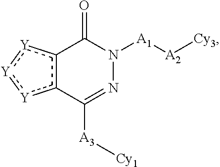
c12c([Y]:[Y]:[Y]1)C([A3][Cy1])=NN([A1][A2][Cy3])C2=O
